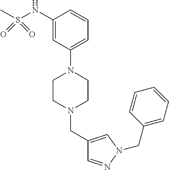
C1(NS(C)(=O)=O)=CC(N2CCN(CC3=CN(CC4=CC=CC=C4)N=C3)CC2)=CC=C1
